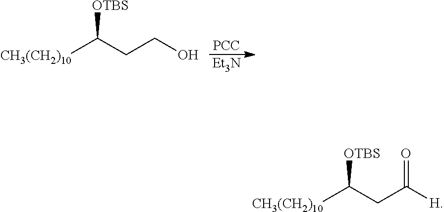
[PCC].[Et3N].[CH3(CH2)10]C(CCO)[OTBS].[CH3(CH2)10]C(CC([H])=O)[OTBS]
